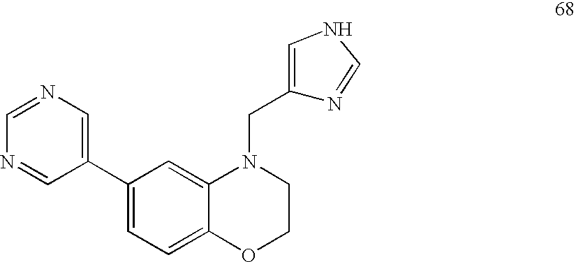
C1=C(C2=CN=CN=C2)C=C2C(=C1)OCCN2CC1=CNC=N1
